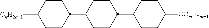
C1CC([CnH2n+1])CCC1C1CCC(C2CCC([OCmH2m+1])CC2)CC1
